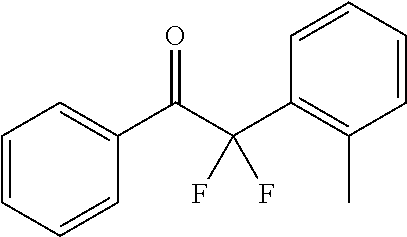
C1=CC=CC(C(C(C2=C(C)C=CC=C2)(F)F)=O)=C1
